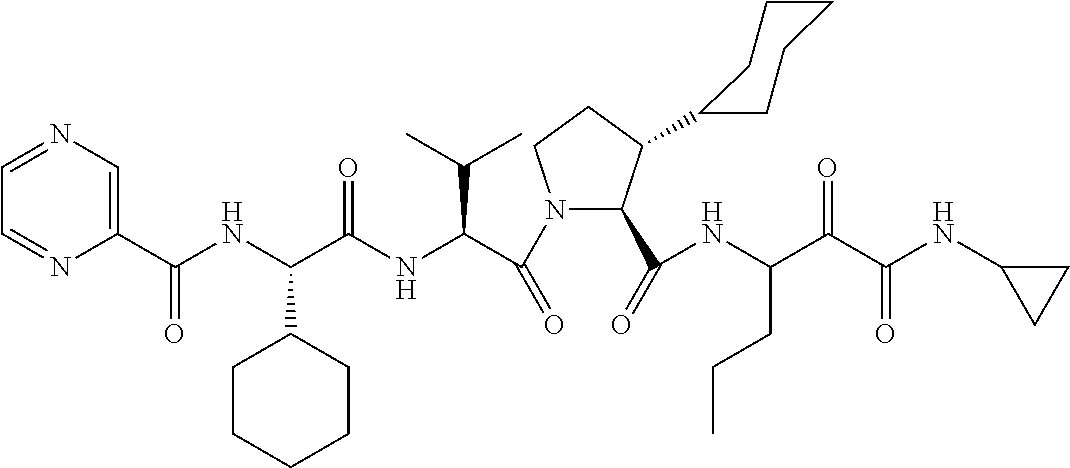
C1(C(NC(C(NC(C(N2C(C(=O)NC(CCC)C(=O)C(=O)NC3CC3)C(C3CCCCC3)CC2)=O)C(C)C)=O)C2CCCCC2)=O)=CN=CC=N1
